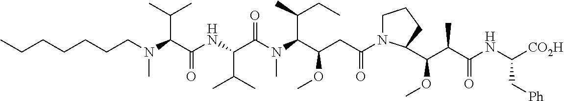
N(C(C(=O)NC(C(C)C)C(=O)N(C)C(C(CC)C)C(CC(=O)N1CCCC1C(OC)C(C)C(=O)NC([CO2H])C[Ph])OC)C(C)C)(CCCCCCC)C
